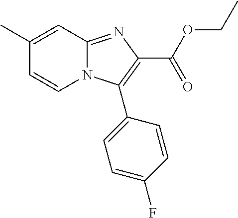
C1(C)=CC2=NC(C(=O)OCC)=C(C3=CC=C(F)C=C3)N2C=C1
